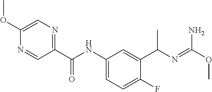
C1=C(OC)N=CC(C(NC2=CC=C(F)C(C(N=C(OC)N)C)=C2)=O)=N1
